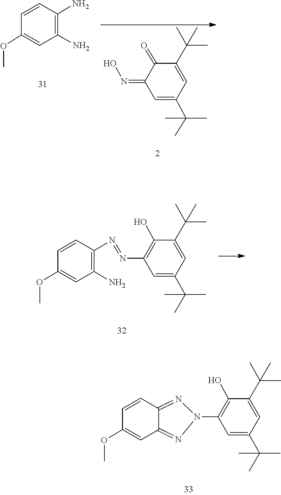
N(=C1C(=O)C(C(C)(C)C)=CC(C(C)(C)C)=C1)O.C1=CC(N)=C(N)C=C1OC.C1(C(C)(C)C)=CC(N=NC2=C(N)C=C(OC)C=C2)=C(O)C(C(C)(C)C)=C1.C1(C(C)(C)C)=CC(N2N=C3C=CC(OC)=CC3=N2)=C(O)C(C(C)(C)C)=C1
